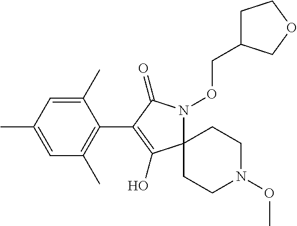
C1(C)=CC(C)=CC(C)=C1C1=C(O)C2(N(OCC3CCOC3)C1=O)CCN(OC)CC2
